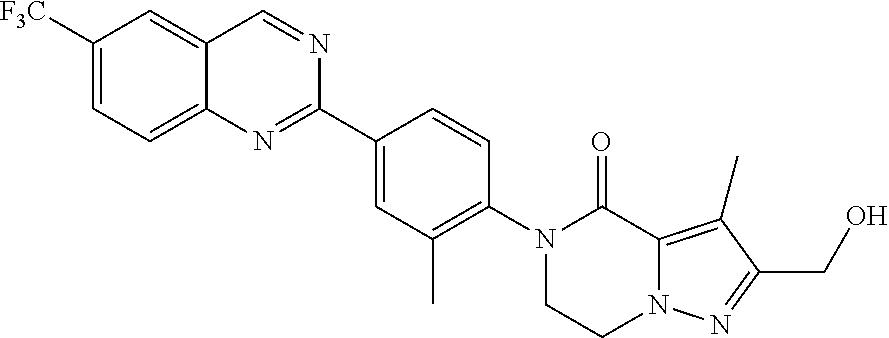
C1([F3C])=CC=C2C(=C1)C=NC(C1=CC(C)=C(N3CCN4C(=C(C)C(CO)=N4)C3=O)C=C1)=N2
